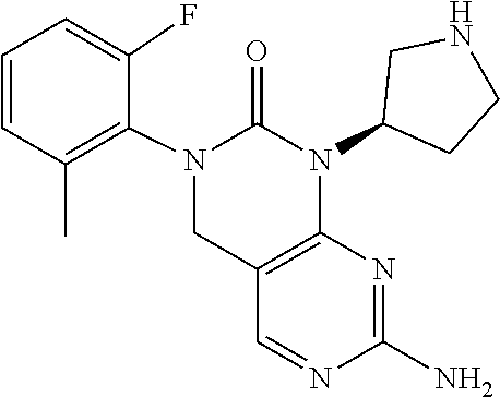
N1=CC2=C(N=C1N)N(C1CCNC1)C(=O)N(C1=C(C)C=CC=C1F)C2
